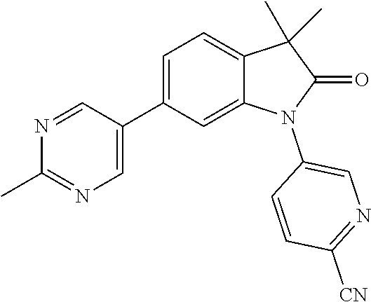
C1=C(C2=CN=C(C)N=C2)C=C2C(=C1)C(C)(C)C(=O)N2C1=CN=C([CN])C=C1
